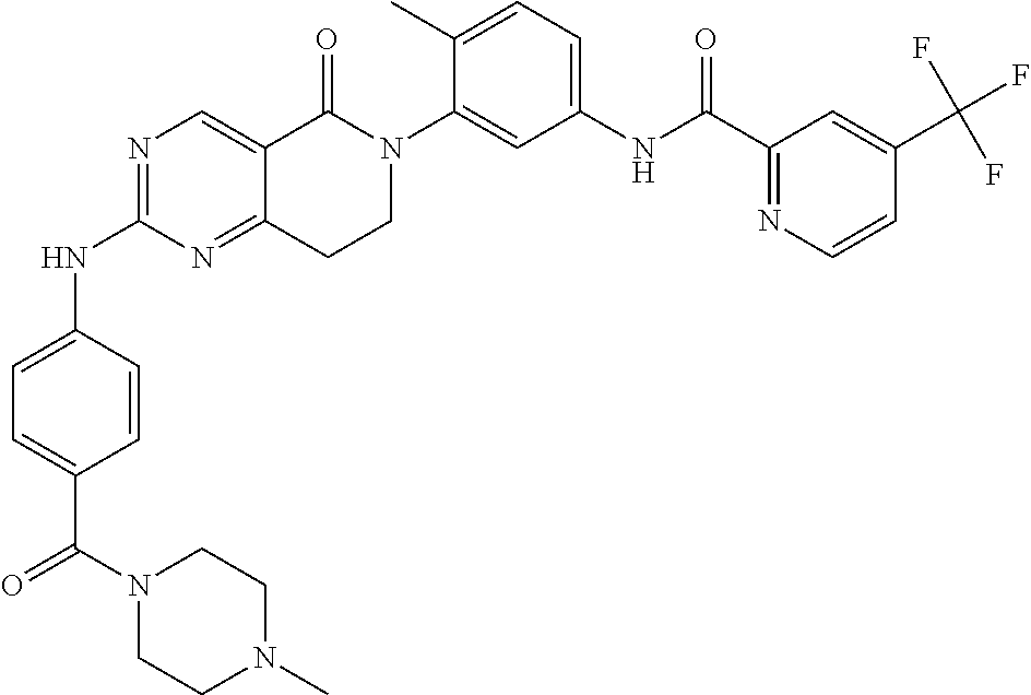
N1=C(NC2=CC=C(C(N3CCN(C)CC3)=O)C=C2)N=C2C(=C1)C(=O)N(C1=CC(NC(C3=NC=CC(C(F)(F)F)=C3)=O)=CC=C1C)CC2
